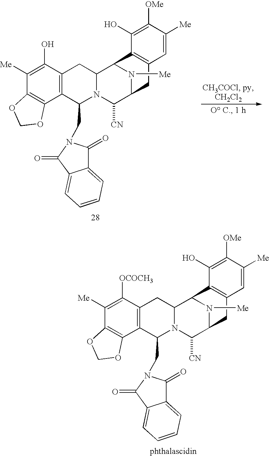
N1([Me])C2C([CN])N3C(CN4C(=O)C5=CC=CC=C5C4=O)C4=C(C(O)=C([Me])C5=C4OCO5)CC3C1C1=C(C2)C=C([Me])C([OMe])=C1O.N1([Me])C2C([CN])N3C(CN4C(=O)C5=CC=CC=C5C4=O)C4=C(C([OCOCH3])=C([Me])C5=C4OCO5)CC3C1C1=C(C2)C=C([Me])C([OMe])=C1O
